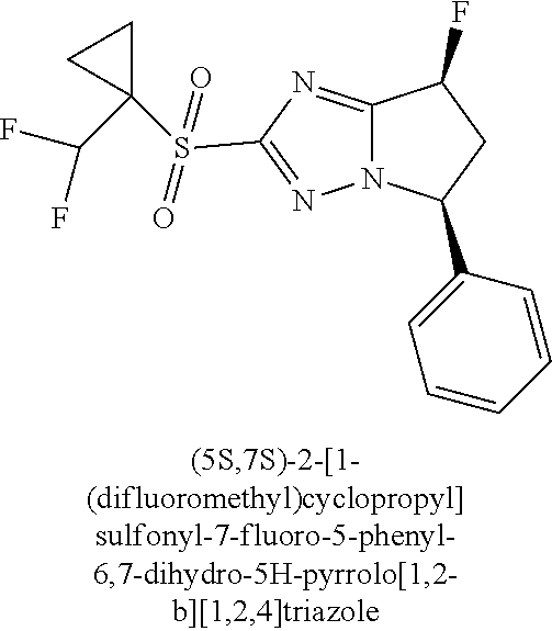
C12=NC(S(C3(C(F)F)CC3)(=O)=O)=NN1C(C1=CC=CC=C1)CC2F
